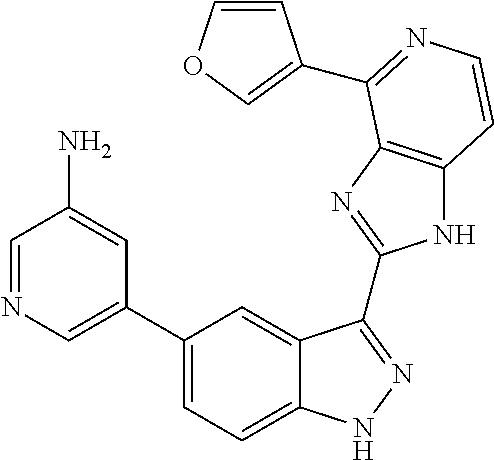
C1(C2=CN=CC(N)=C2)=CC=C2C(=C1)C(C1=NC3=C(N1)C=CN=C3C1=COC=C1)=NN2
